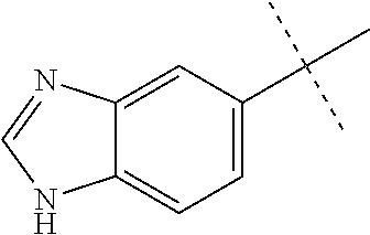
C12=CC(C(C)(C)C)=CC=C1NC=N2
